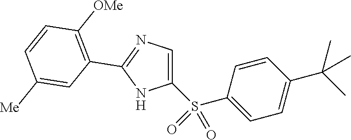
C1(S(C2=CC=C(C(C)(C)C)C=C2)(=O)=O)=CN=C(C2=C([OMe])C=CC([Me])=C2)N1
